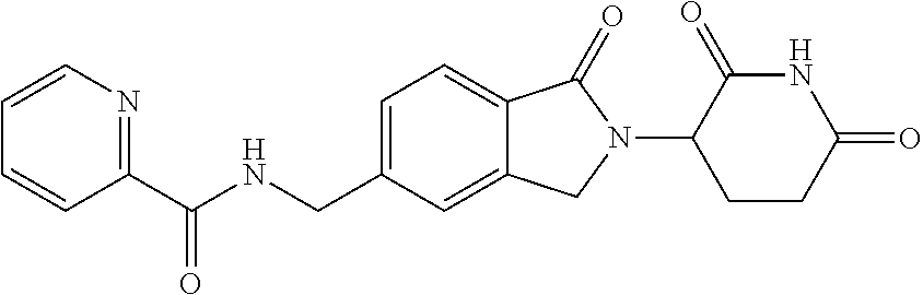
C1(C(NCC2=CC=C3C(=C2)CN(C2CCC(=O)NC2=O)C3=O)=O)=NC=CC=C1
